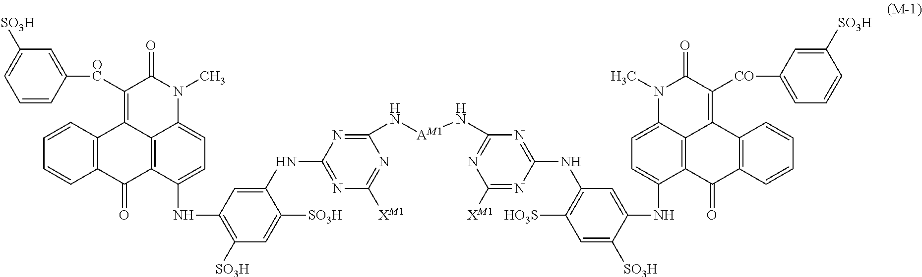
C1([SO3H])=CC=CC([OC]C2=C3C4=C(C(=O)C5=C3C=CC=C5)C(NC3=C([SO3H])C=C([SO3H])C(NC5=NC([XM1])=NC(N[AM1]NC6=NC([XM1])=NC(NC7=C([HO3S])C=C([SO3H])C(NC8=CC=C9C%10=C8C(=O)C8=C(C%10=C([CO]C%10=CC=CC([SO3H])=C%10)C(=O)N9C)C=CC=C8)=C7)=N6)=N5)=C3)=CC=C4N(C)C2=O)=C1
